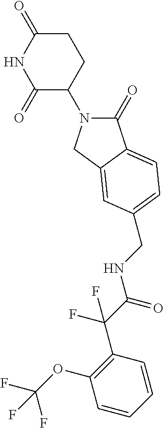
C1(=O)N(C2CCC(=O)NC2=O)CC2=CC(CNC(C(F)(C3=C(OC(F)(F)F)C=CC=C3)F)=O)=CC=C12
